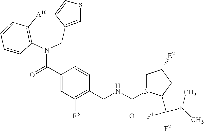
C12=CSC=C1CN(C(C1=CC([R3])=C(CNC(N3CC([E2])CC3C(N(C)C)([F2])[F1])=O)C=C1)=O)C1=C([A10]2)C=CC=C1
